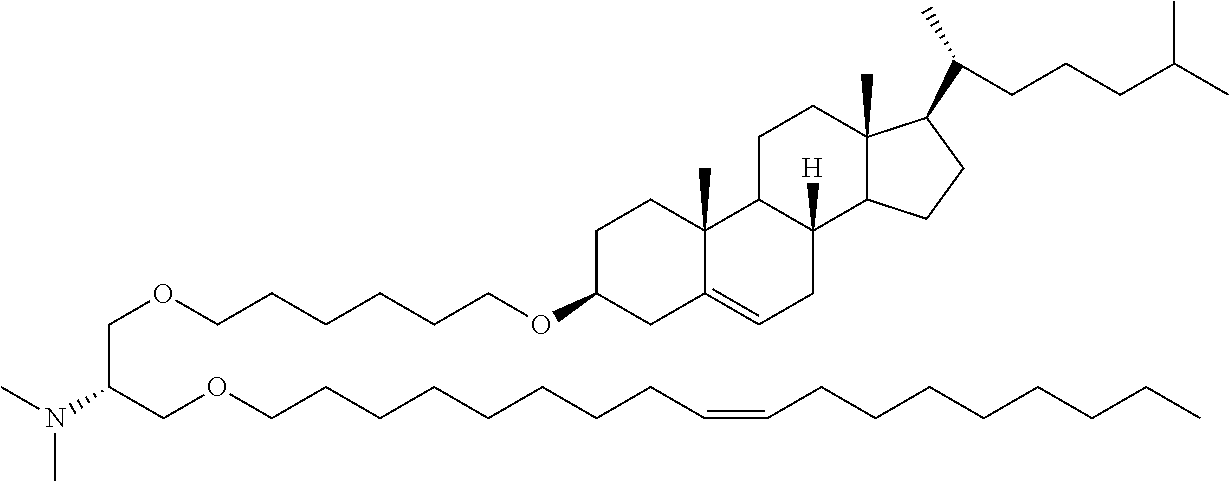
C(CCCCOC1CC2=CCC3([H])C(C2(C)CC1)CCC1(C)C3CCC1C(C)CCCC(C)C)COCC(COCCCCCCCCC=CCCCCCCCC)N(C)C
